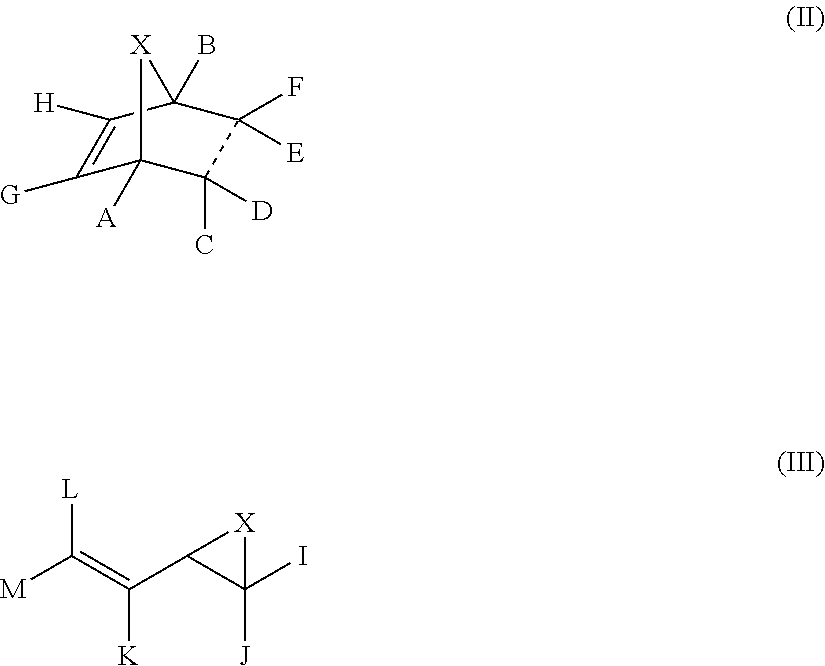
C1([G])=C([H])C2(B)C([E])(F)C([D])(C)C1([A])[X]2.[L]C(=C(C1C([J])(I)[X]1)[K])[M]
